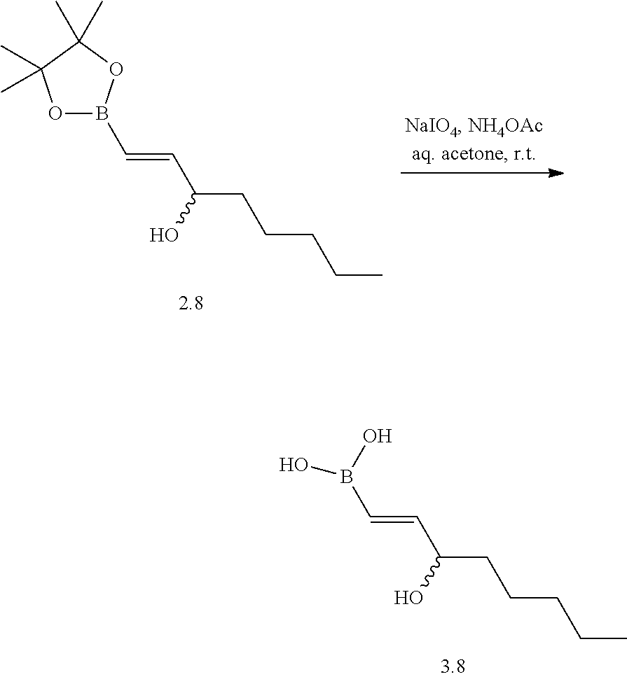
B(C=CC(CCCCC)O)(O)O.B1(C=CC(CCCCC)O)OC(C)(C)C(C)(C)O1
